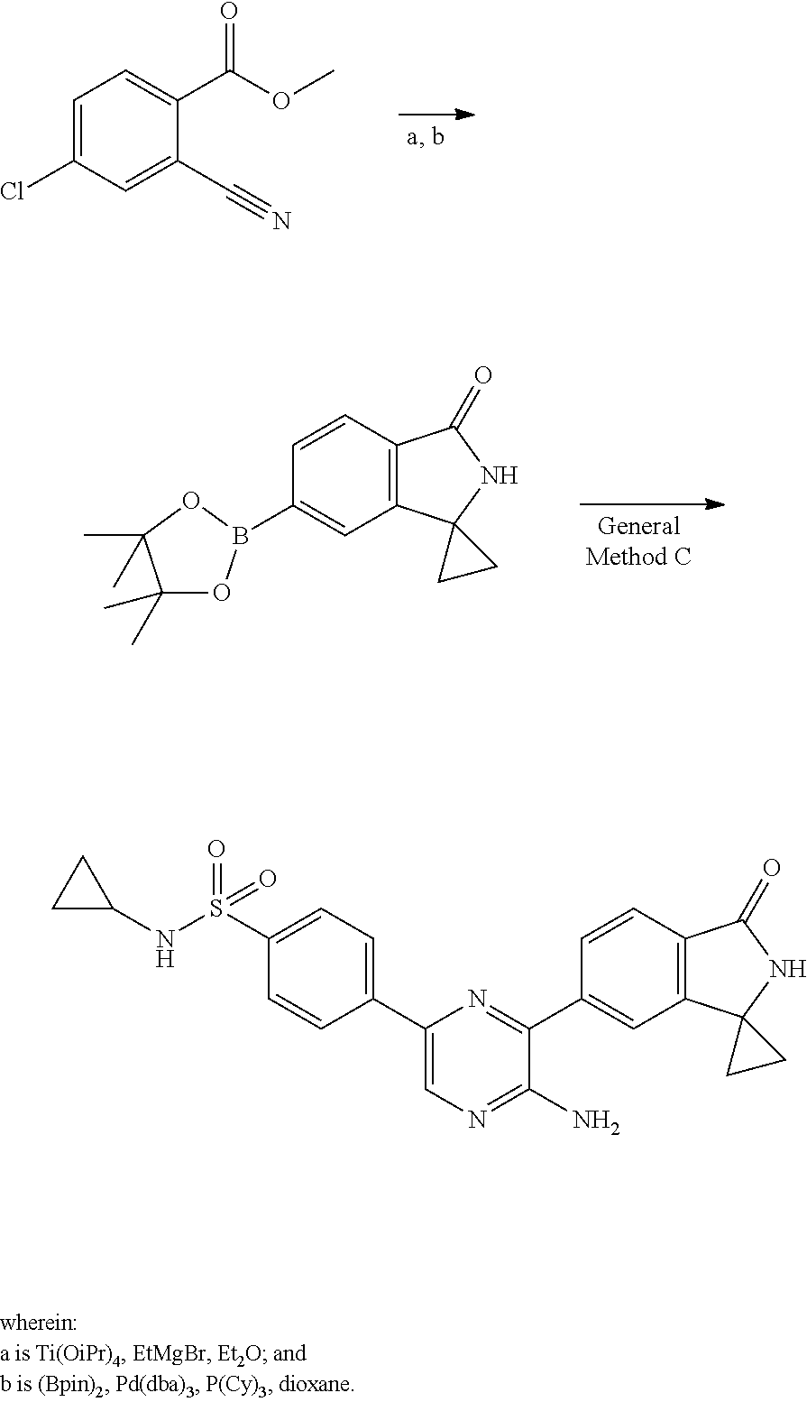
C1(C(OC)=O)=CC=C(Cl)C=C1C#N.C12=C(C3(NC1=O)CC3)C=C(B1OC(C)(C)C(C)(C)O1)C=C2.C1(C2=CC3=C(C=C2)C(=O)NC32CC2)=NC(C2=CC=C(S(=O)(NC3CC3)=O)C=C2)=CN=C1N
